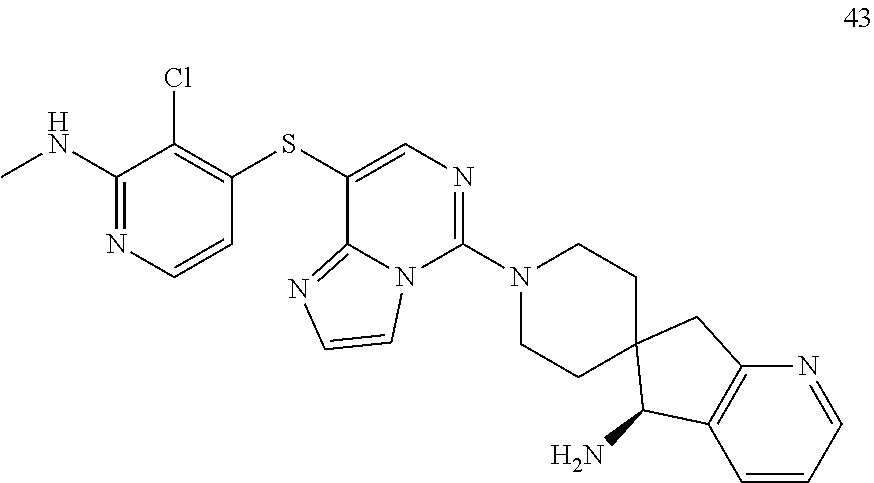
N(C1=NC=CC(SC2=CN=C(N3CCC4(CC3)C(N)C3=C(C4)N=CC=C3)N3C2=NC=C3)=C1Cl)C
